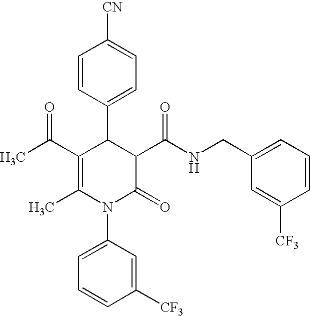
C1=CC(C2C(C(C)=O)=C(C)N(C3=CC=CC([CF3])=C3)C(=O)C2C(NCC2=CC=CC([CF3])=C2)=O)=CC=C1[CN]
